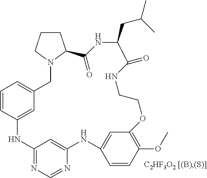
C1=CC2=CC(=C1)CN1C(CCC1)C(=O)NC(CC(C)C)C(=O)NCCOC1=C(OC)C=CC(=C1)NC1=CC(=NC=N1)N2
